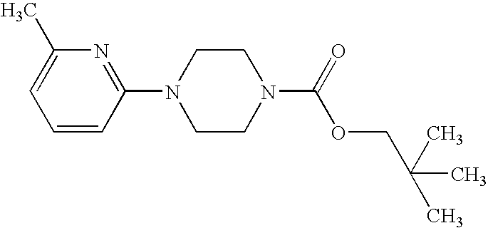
C1=CC(N2CCN(C(=O)OCC(C)(C)C)CC2)=NC(C)=C1
